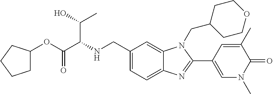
C1(CNC(C(OC2CCCC2)=O)C(C)O)=CC=C2C(=C1)N(CC1CCOCC1)C(C1=CN(C)C(=O)C(C)=C1)=N2
